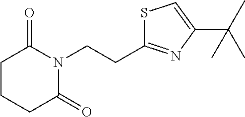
C1(CCN2C(=O)CCCC2=O)=NC(C(C)(C)C)=CS1
